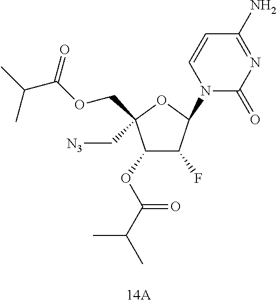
C1(OC(C(C)C)=O)C(F)C(N2C(=O)N=C(N)C=C2)OC1(C[N3])COC(C(C)C)=O
